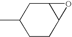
C1CC2C(CC1C)O2
